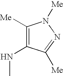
C1([Me])=C(NC)C([Me])=NN1[Me]
